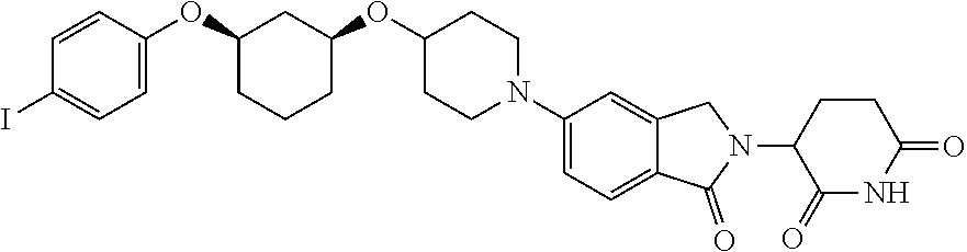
C1=CC(OC2CCCC(OC3CCN(C4=CC=C5C(=C4)CN(C4C(=O)NC(=O)CC4)C5=O)CC3)C2)=CC=C1I
